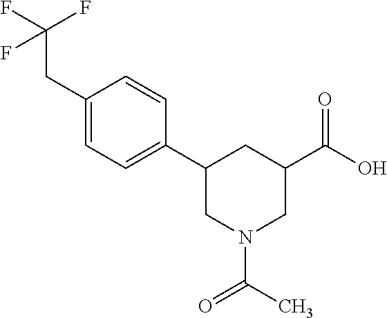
C1(CC(F)(F)F)=CC=C(C2CN(C(=O)C)CC(C(=O)O)C2)C=C1
